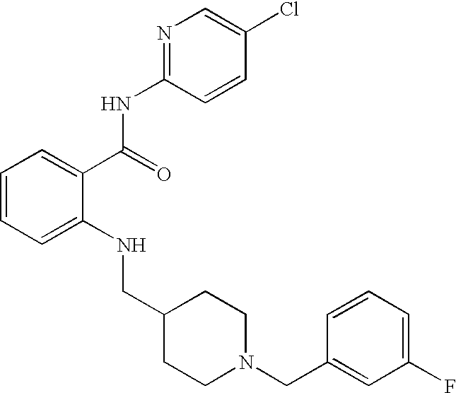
C1=CC=C(NCC2CCN(CC3=CC(F)=CC=C3)CC2)C(C(NC2=NC=C(Cl)C=C2)=O)=C1
